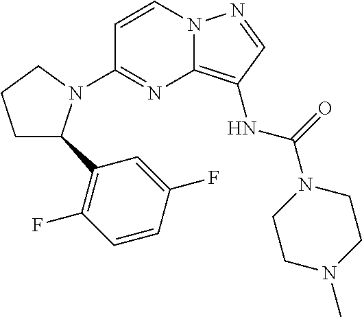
C1=CN2C(=C(NC(N3CCN(C)CC3)=O)C=N2)N=C1N1C(C2=C(F)C=CC(F)=C2)CCC1
